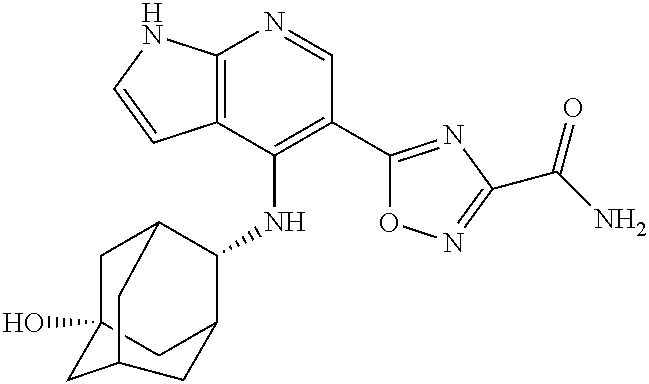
C12=C(C(NC3C4CC5(O)CC3CC(C5)C4)=C(C3=NC(C(=O)N)=NO3)C=N1)C=CN2
